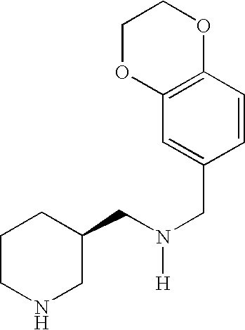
C1CNCC(CN(CC2=CC3=C(C=C2)OCCO3)[H])C1
